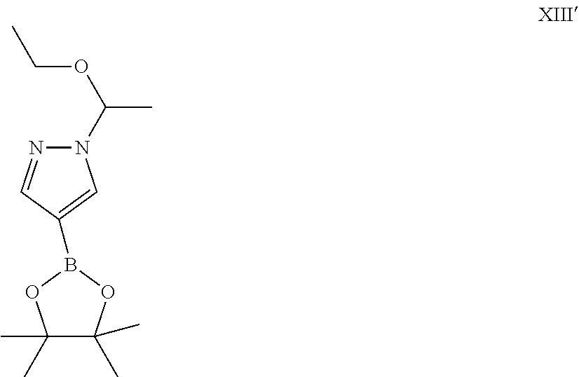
C(OC(C)N1N=CC(B2OC(C)(C)C(C)(C)O2)=C1)C
